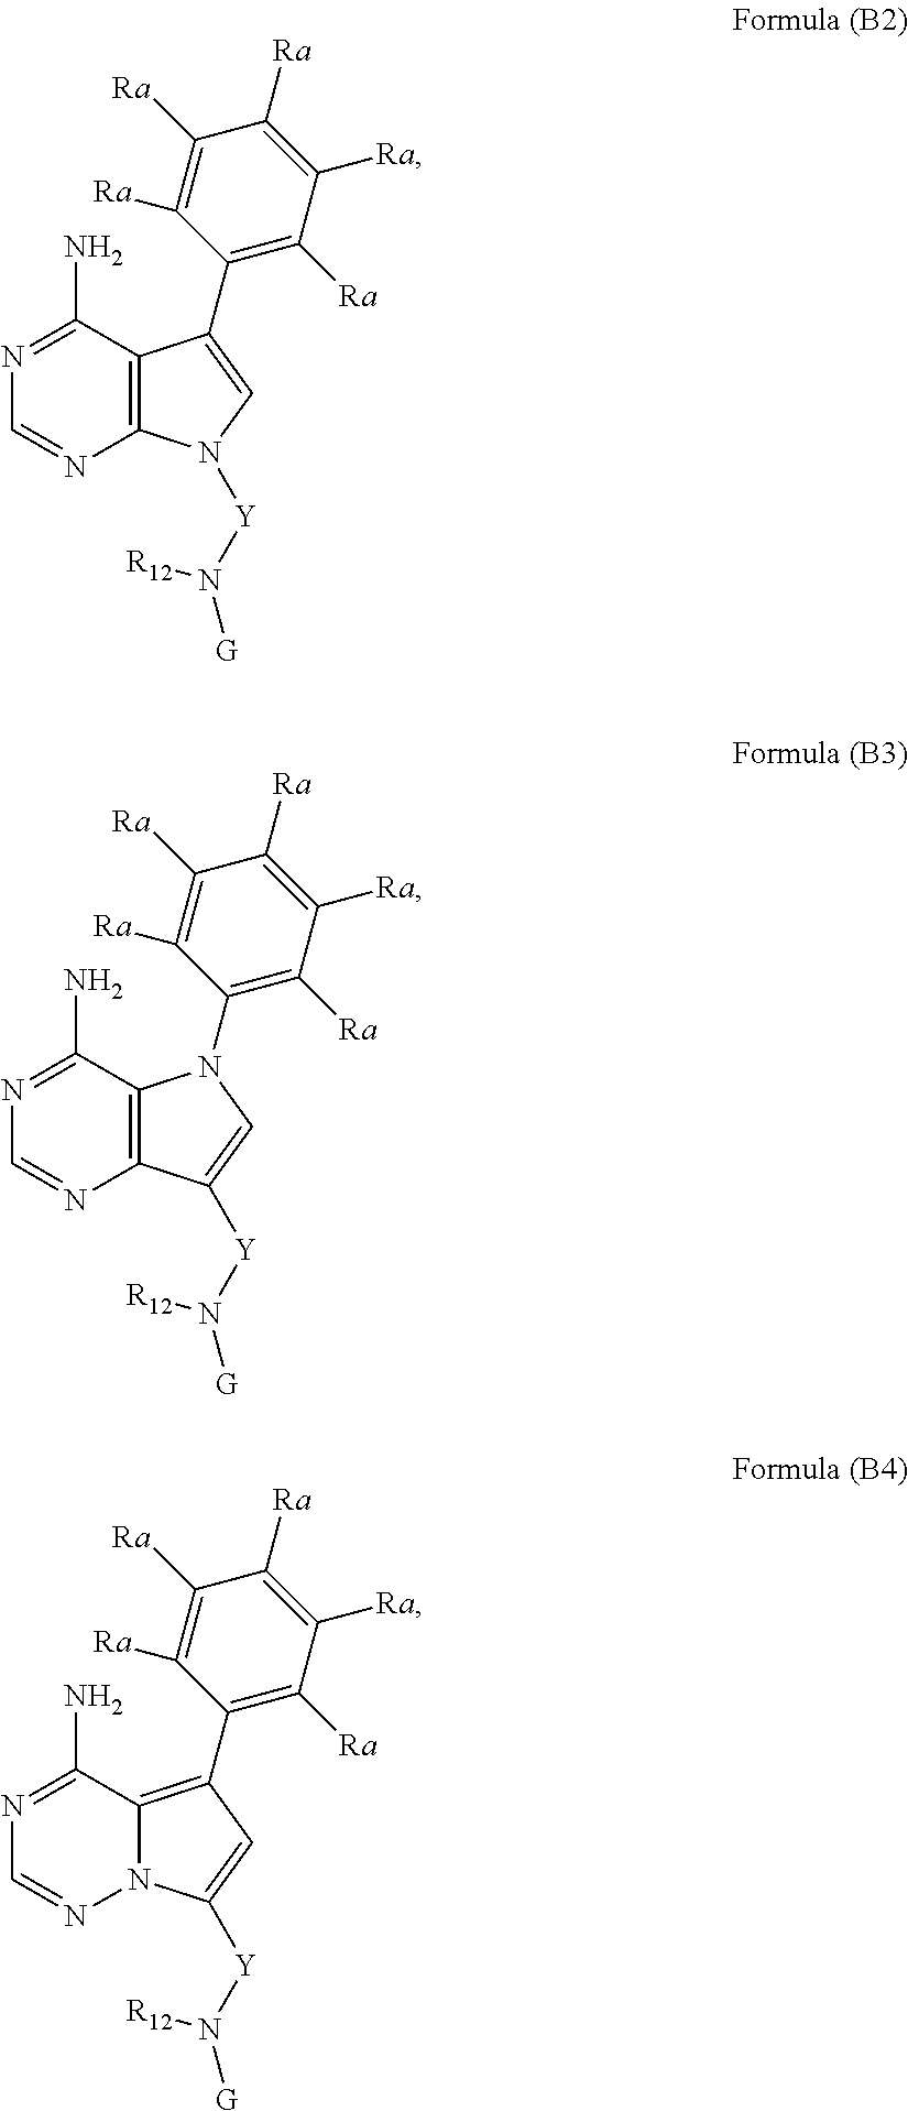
N1=C(N)C2=C(N=C1)N([Y]N([G])[R12])C=C2C1=C([Ra])C([Ra])=C([Ra])C([Ra])=C1[Ra].N1=C(N)C2=C(N=C1)C([Y]N([G])[R12])=CN2C1=C([Ra])C([Ra])=C([Ra])C([Ra])=C1[Ra].N1=C(N)C2=C(C3=C([Ra])C([Ra])=C([Ra])C([Ra])=C3[Ra])C=C([Y]N([G])[R12])N2N=C1
